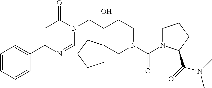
C1=CC=CC(C2=CC(=O)N(CC3(O)CCN(C(=O)N4CCCC4C(=O)N(C)C)CC34CCCC4)C=N2)=C1
